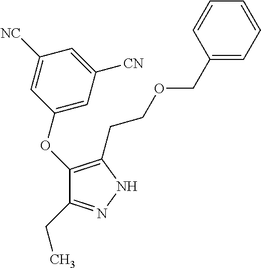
C1(OC2=CC([CN])=CC([NC])=C2)=C(CCOCC2=CC=CC=C2)NN=C1CC
